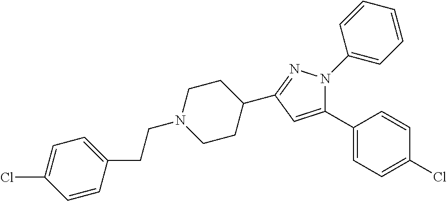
C1(C2CCN(CCC3=CC=C(Cl)C=C3)CC2)=NN(C2=CC=CC=C2)C(C2=CC=C(Cl)C=C2)=C1
